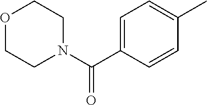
O1CCN(C(C2=CC=C(C)C=C2)=O)CC1
